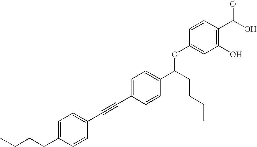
C1=CC(CCCC)=CC=C1C#CC1=CC=C(C(OC2=CC(O)=C(C(O)=O)C=C2)CCCC)C=C1
